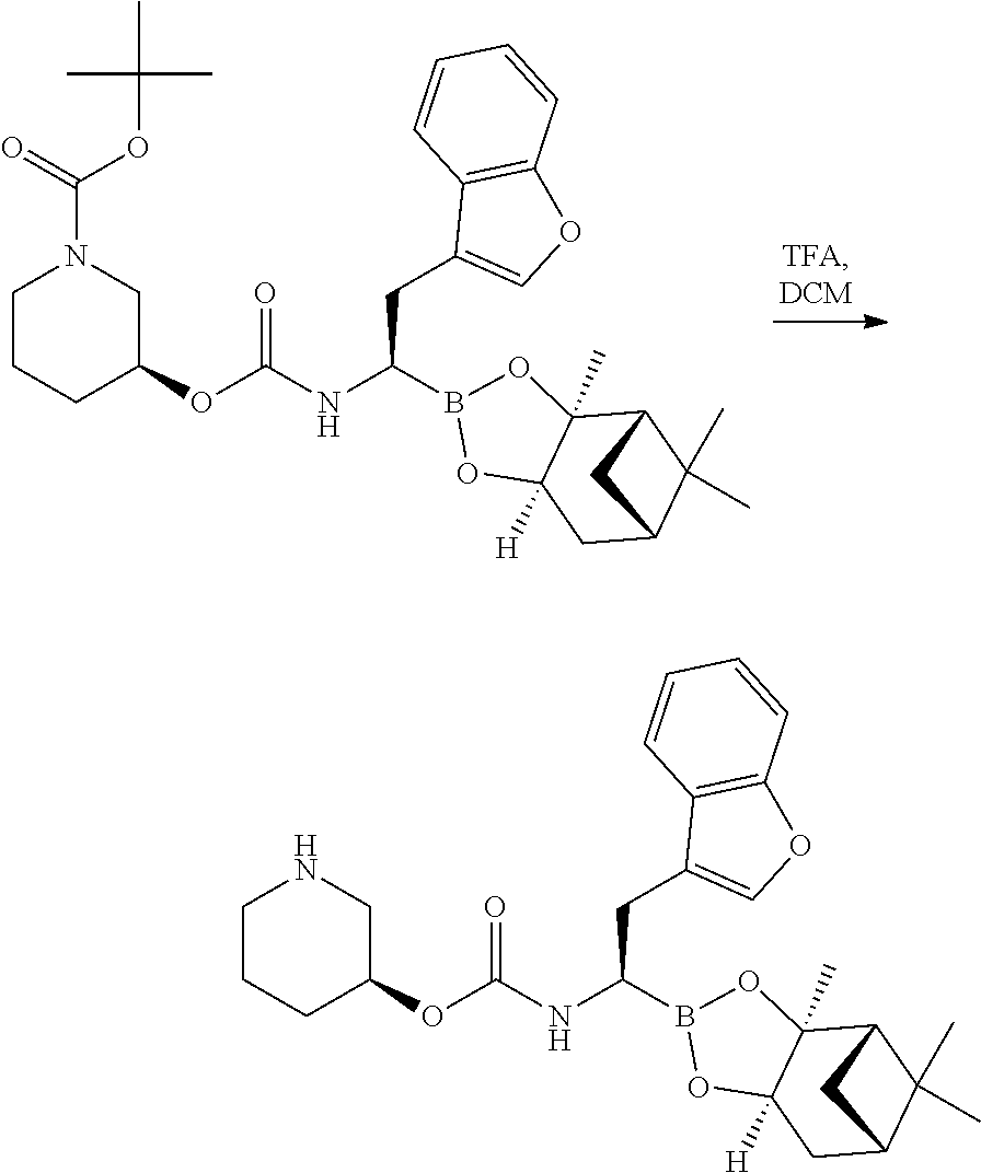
O=C(N1CCCC(OC(=O)NC(B2OC3(C)C4C(C)(C)C(CC3([H])O2)C4)CC2=COC3=C2C=CC=C3)C1)OC(C)(C)C.N1CCCC(OC(=O)NC(B2OC3(C)C4C(C)(C)C(CC3([H])O2)C4)CC2=COC3=C2C=CC=C3)C1
